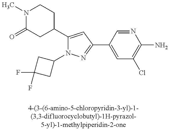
C1(C2CCN(C)C(=O)C2)=CC(C2=CC(Cl)=C(N)N=C2)=NN1C1CC(F)(F)C1
